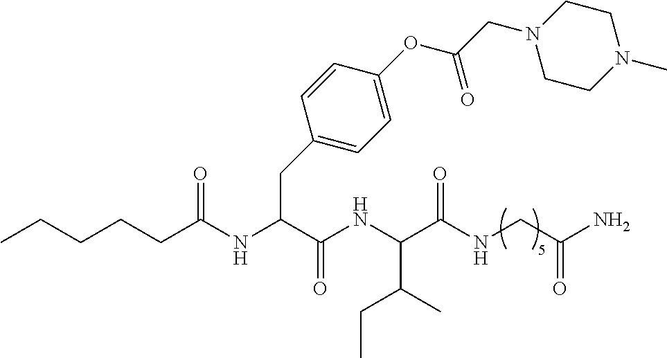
CCCCCC(NC(CC1=CC=C(OC(CN2CCN(C)CC2)=O)C=C1)C(=O)NC(C(NCC(N)=O)=O)C(C)CC)=O
